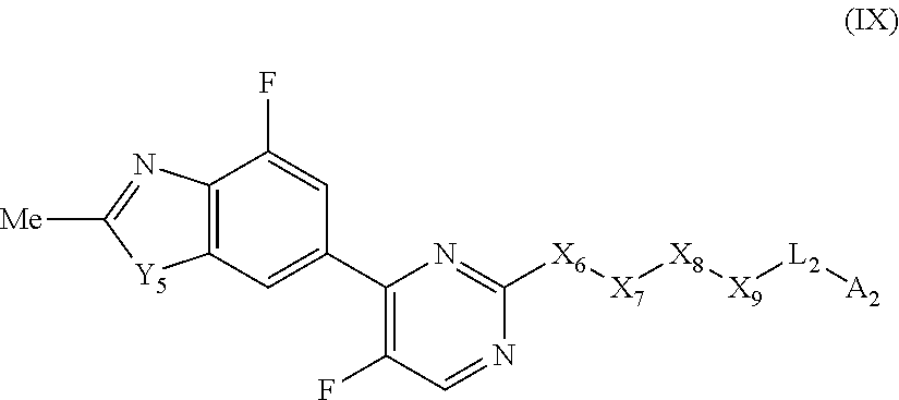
[X7]([X6]C1=NC(C2=CC3=C(N=C([Me])[Y5]3)C(F)=C2)=C(F)C=N1)[X8][X9][L2][A2]
